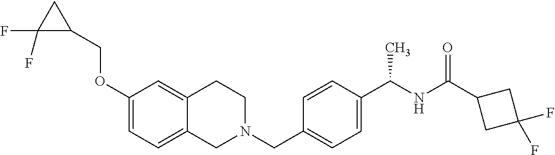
C1(OCC2CC2(F)F)=CC=C2C(=C1)CCN(CC1=CC=C(C(NC(=O)C3CC(F)(F)C3)C)C=C1)C2
